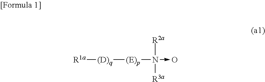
[R1a][(D)q][(E)p]N(->O)([R2a])[R3a]
